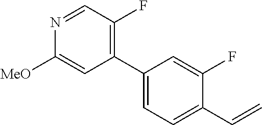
C1(C2=CC=C(C=C)C(F)=C2)=C(F)C=NC([MeO])=C1
